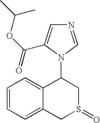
C1=CC=C2C(=C1)C(N1C=NC=C1C(=O)OC(C)C)CS(=O)C2
